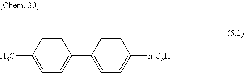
CC1=CC=C(C2=CC=C([n-C5H11])C=C2)C=C1
